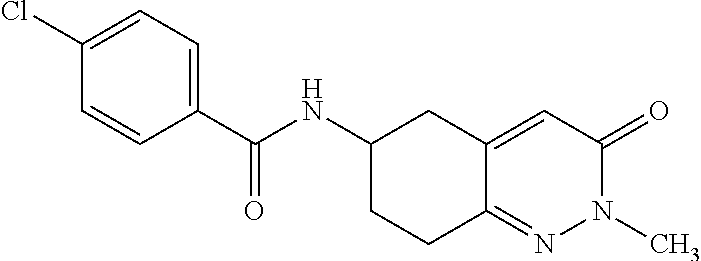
C1(Cl)=CC=C(C(NC2CCC3=NN(C)C(=O)C=C3C2)=O)C=C1
